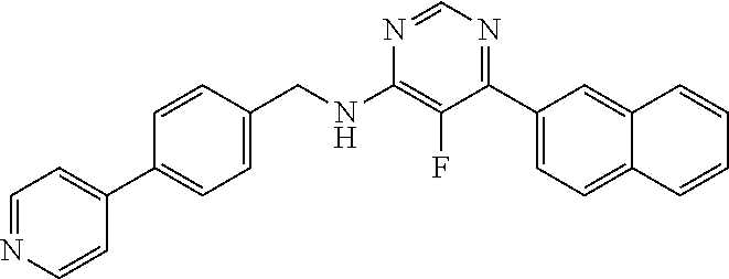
N1=CN=C(C2=CC=C3C(=C2)C=CC=C3)C(F)=C1NCC1=CC=C(C2=CC=NC=C2)C=C1
